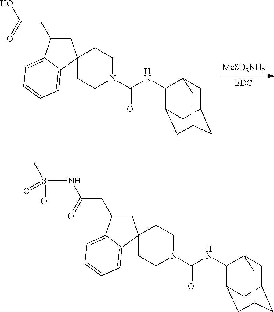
C1CN(C(NC2C3CC4CC(CC2C4)C3)=O)CCC12CC(CC(=O)O)C1=CC=CC=C12.[MeSO2NH2].C1CN(C(NC2C3CC4CC(CC2C4)C3)=O)CCC12CC(CC(=O)NS(=O)(C)=O)C1=CC=CC=C12
